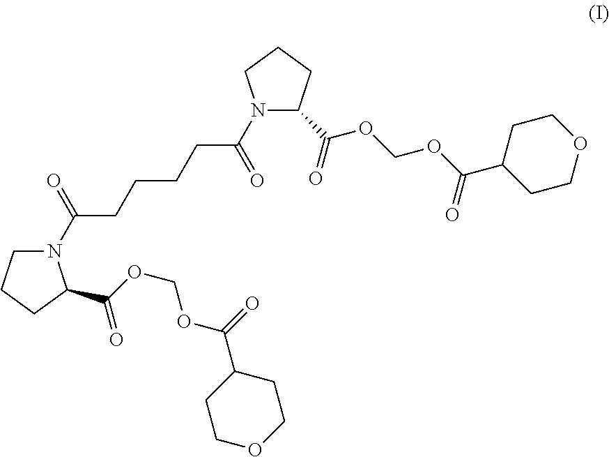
N1(C(=O)CCCCC(N2C(C(=O)OCOC(C3CCOCC3)=O)CCC2)=O)CCCC1C(OCOC(C1CCOCC1)=O)=O
